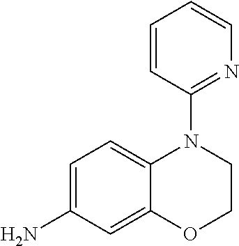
NC1=CC=C2C(=C1)OCCN2C1=NC=CC=C1
